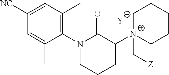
C1=C(C)C(N2C(=O)C([N+]3(C[Z])CCCCC3)CCC2)=C(C)C=C1[NC].[Y]
